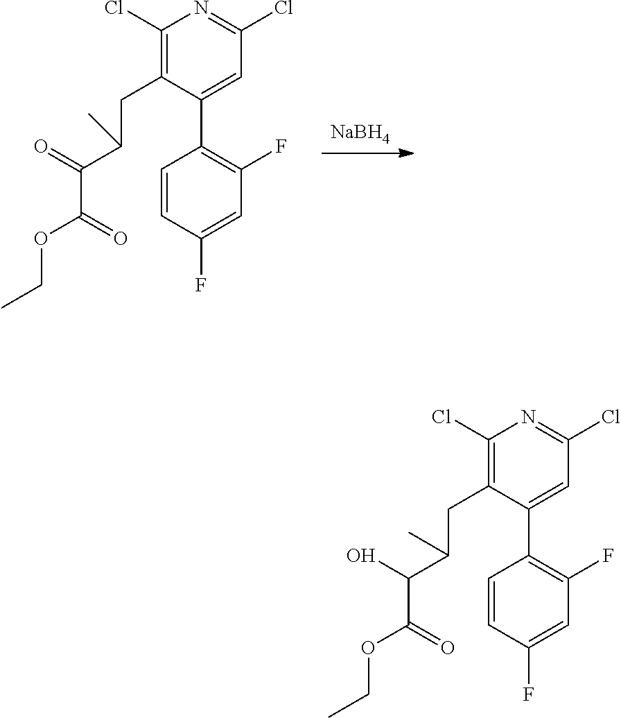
[NaBH4].C1=CC(F)=CC(F)=C1C1=CC(Cl)=NC(Cl)=C1CC(C(C(OCC)=O)=O)C.C1=CC(F)=CC(F)=C1C1=CC(Cl)=NC(Cl)=C1CC(C(C(OCC)=O)O)C
